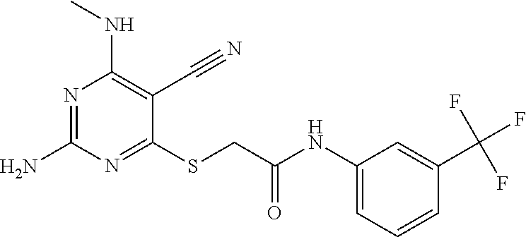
C1(SCC(NC2=CC=CC(C(F)(F)F)=C2)=O)=NC(N)=NC(NC)=C1C#N
